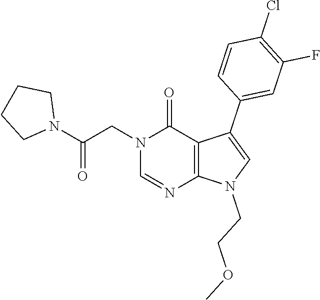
C1=NC2=C(C(=O)N1CC(N1CCCC1)=O)C(C1=CC(F)=C(Cl)C=C1)=CN2CCOC
